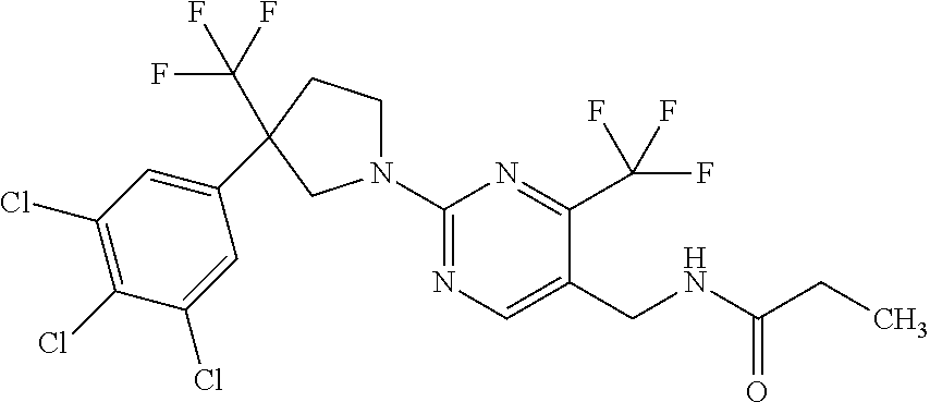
N1(C2=NC=C(CNC(CC)=O)C(C(F)(F)F)=N2)CCC(C2=CC(Cl)=C(Cl)C(Cl)=C2)(C(F)(F)F)C1
